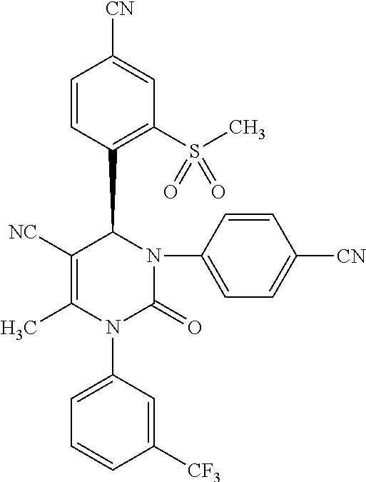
C1([NC])=C(C)N(C2=CC=CC([CF3])=C2)C(=O)N(C2=CC=C([CN])C=C2)C1C1=C(S(C)(=O)=O)C=C([CN])C=C1
